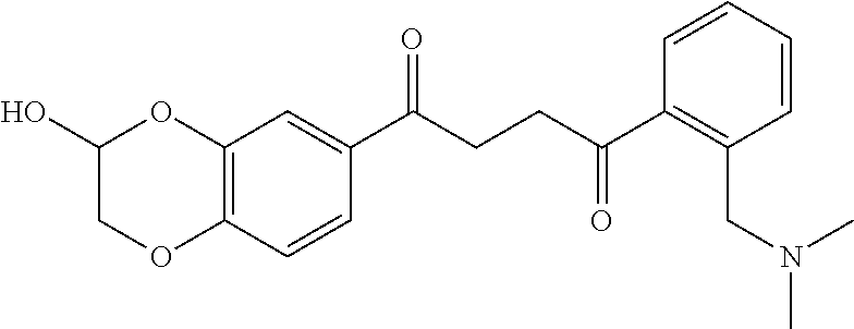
C1(C(CCC(C2=C(CN(C)C)C=CC=C2)=O)=O)=CC2=C(C=C1)OCC(O)O2
